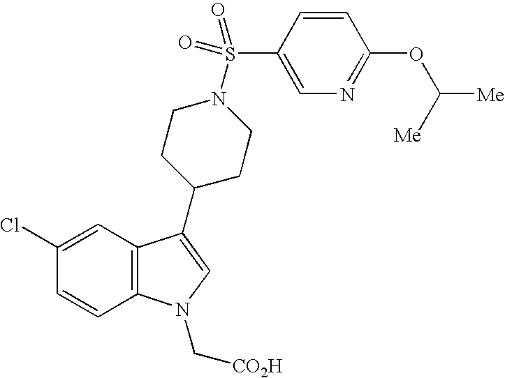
C1(Cl)=CC2=C(C=C1)N(C[CO2H])C=C2C1CCN(S(C2=CN=C(OC([Me])[Me])C=C2)(=O)=O)CC1
